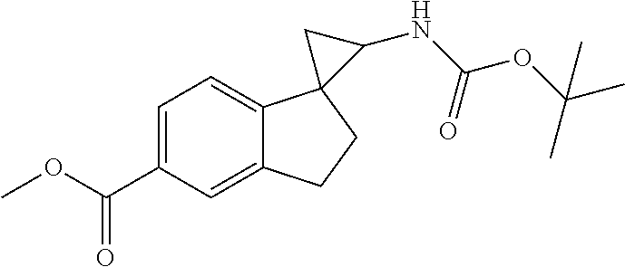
C1(C(OC)=O)=CC=C2C(=C1)CCC21C(NC(OC(C)(C)C)=O)C1
